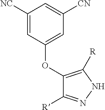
C1(OC2=CC([CN])=CC([NC])=C2)=C([R])NN=C1[R]
